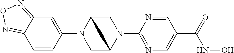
C1(N2CC3N(C4=NC=C(C(NO)=O)C=N4)CC2C3)=CC2=NON=C2C=C1
